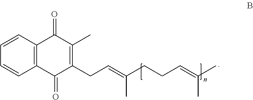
C1=CC=CC2=C1C(=O)C(C)=C(CC=C(CCC=C(C)C)C)C2=O
